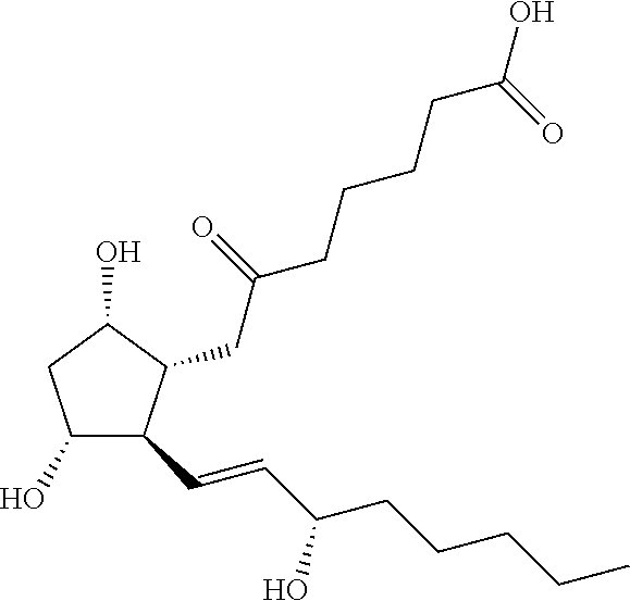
C1(O)C(C=CC(CCCCC)O)C(CC(CCCCC(O)=O)=O)C(O)C1
